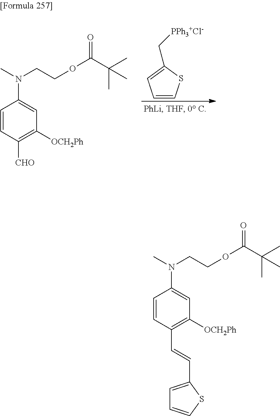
C1=CSC(C[PPh3+Cl-])=C1.C1=CC([CHO])=C([OCH2Ph])C=C1N(CCOC(=O)C(C)(C)C)C.C1=CC(C=CC2=CC=CS2)=C([OCH2Ph])C=C1N(CCOC(=O)C(C)(C)C)C
